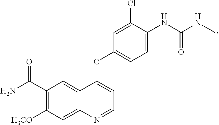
C1(C(N)=O)=C([H3CO])C=C2C(=C1)C(OC1=CC=C(NC(NC)=O)C(Cl)=C1)=CC=N2
